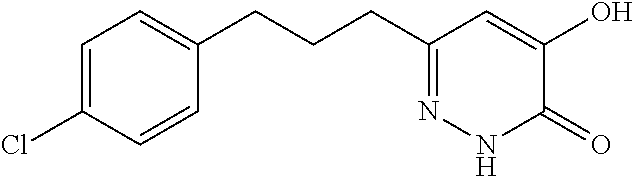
C1=C(CCCC2=NNC(=O)C(O)=C2)C=CC(Cl)=C1
